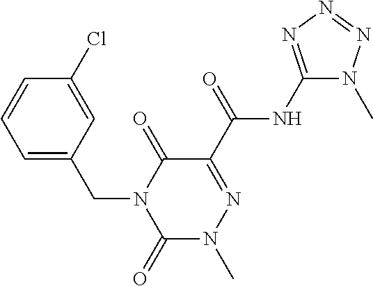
C1=C(CN2C(=O)N(C)N=C(C(=O)NC3=NN=NN3C)C2=O)C=C(Cl)C=C1
